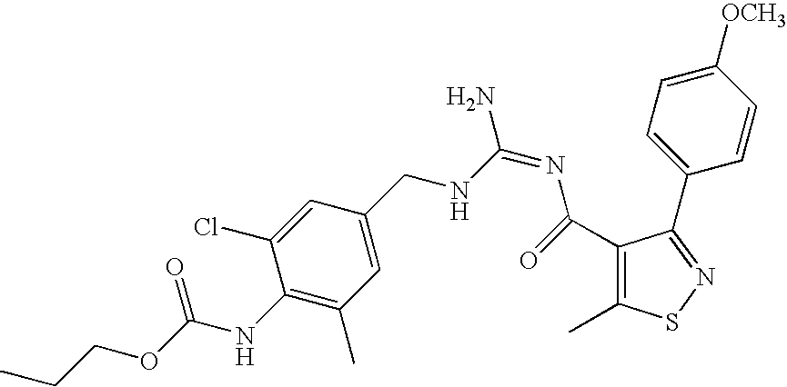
C1(NC(OCCC)=O)=C(C)C=C(CNC(=NC(=O)C2=C(C)SN=C2C2=CC=C([OCH3])C=C2)N)C=C1Cl
